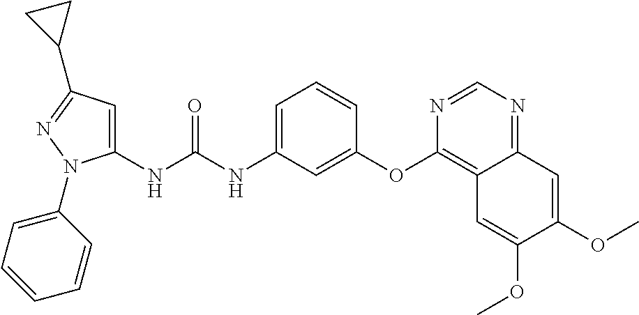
C1(NC(NC2=CC=CC(OC3=C4C(=NC=N3)C=C(OC)C(OC)=C4)=C2)=O)=CC(C2CC2)=NN1C1=CC=CC=C1
